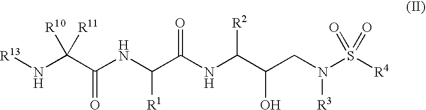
[R13]NC(C(NC(C(NC(C(CN(S([R4])(=O)=O)[R3])O)[R2])=O)[R1])=O)([R10])[R11]
